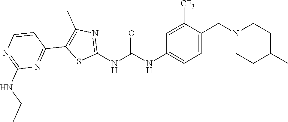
C1=C(CN2CCC(C)CC2)C([CF3])=CC(NC(NC2=NC(C)=C(C3=NC(NCC)=NC=C3)S2)=O)=C1
